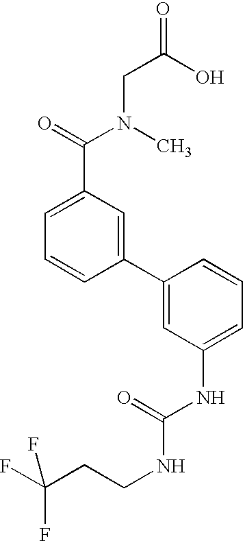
C1=C(C(=O)N(CC(=O)O)C)C=C(C2=CC(NC(=O)NCCC(F)(F)F)=CC=C2)C=C1
